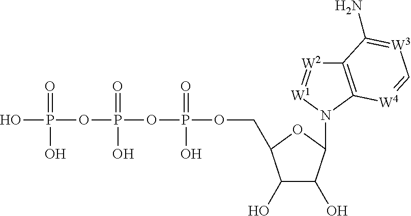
OP(OP(O)(=O)OP(=O)(O)OCC1C(O)C(O)C(N2[W1]=[W2]C3=C2[W4]=C[W3]=C3N)O1)(=O)O
